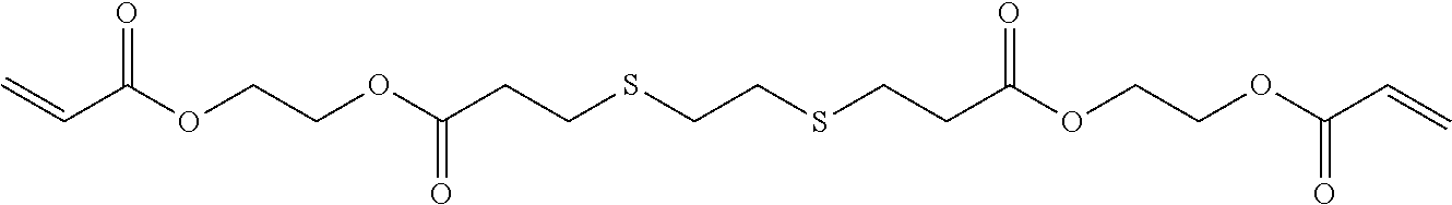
O(C(=O)C=C)CCOC(CCSCCSCCC(OCCOC(C=C)=O)=O)=O
